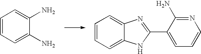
C1=CC=C2C(=C1)N=C(C1=CC=CN=C1N)N2.C1=CC=C(N)C(N)=C1
